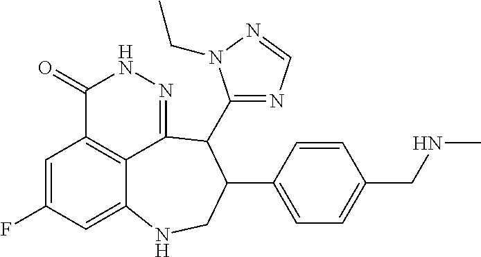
C1=C(F)C=C2C3=C1C(=O)NN=C3C(C1=NC=NN1CC)C(C1=CC=C(CNC)C=C1)CN2
